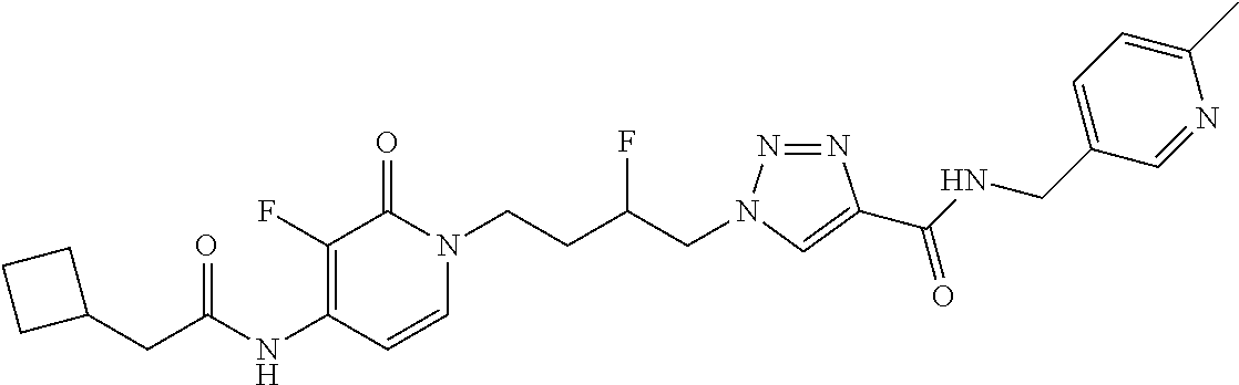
N(C1=C(F)C(=O)N(CCC(CN2N=NC(C(NCC3=CC=C(C)N=C3)=O)=C2)F)C=C1)C(=O)CC1CCC1
